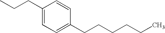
C1(CCC)=CC=C(CCCCCC)C=C1
